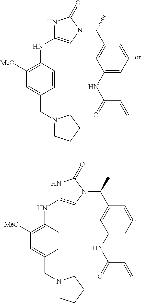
C1([MeO])=C(NC2=CN(C(C)C3=CC(NC(=O)C=C)=CC=C3)C(=O)N2)C=CC(CN2CCCC2)=C1.C1([MeO])=C(NC2=CN(C(C)C3=CC(NC(=O)C=C)=CC=C3)C(=O)N2)C=CC(CN2CCCC2)=C1
